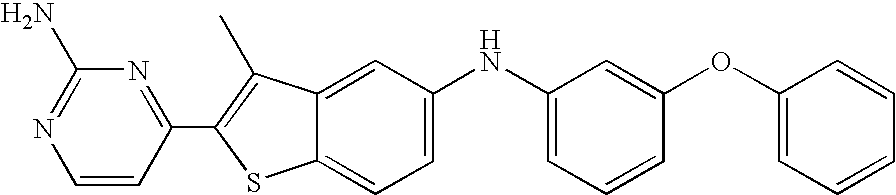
C1=CC(C2=C(C)C3=CC(NC4=CC=CC(OC5=CC=CC=C5)=C4)=CC=C3S2)=NC(N)=N1
